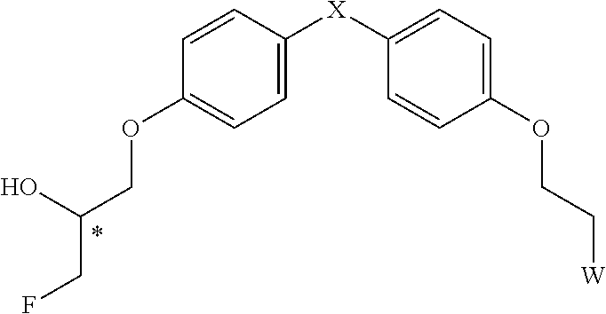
C1=CC([X]C2=CC=C(OCC[W])C=C2)=CC=C1OCC(O)CF
